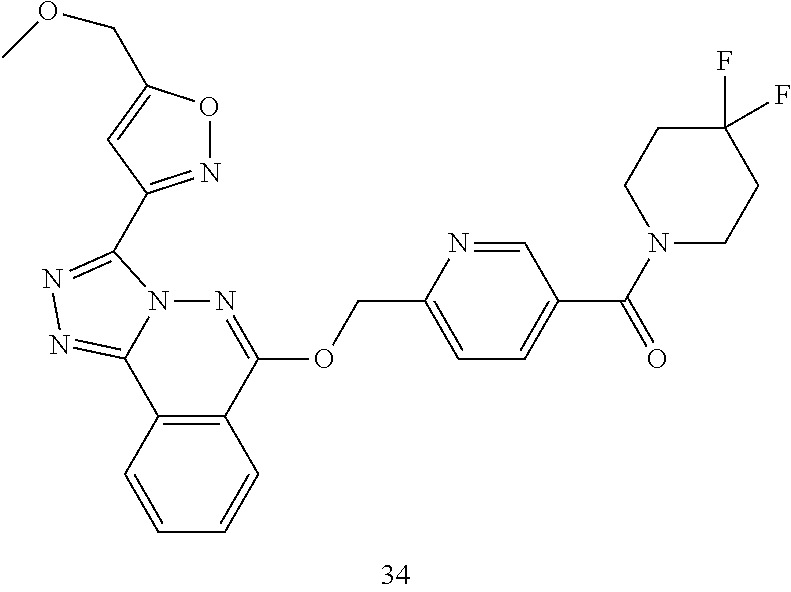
C1=CC2=C(C=C1)C(OCC1=CC=C(C(N3CCC(F)(F)CC3)=O)C=N1)=NN1C2=NN=C1C1=NOC(COC)=C1
